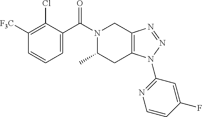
N1(C(C2=CC=CC([F3C])=C2Cl)=O)C(C)CC2=C(C1)N=NN2C1=NC=CC(F)=C1
